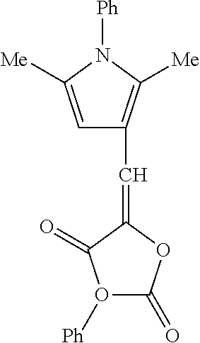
[Ph]N1C([Me])=CC(C=C2OC(=O)O([Ph])C2=O)=C1[Me]
